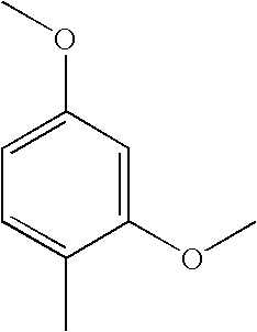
C1=C(OC)C=C(OC)C(C)=C1
